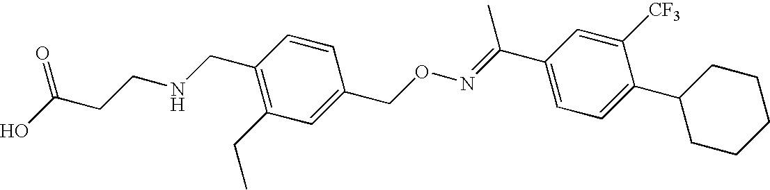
C1(CNCCC(O)=O)=C(CC)C=C(CON=C(C2=CC=C(C3CCCCC3)C([CF3])=C2)C)C=C1
